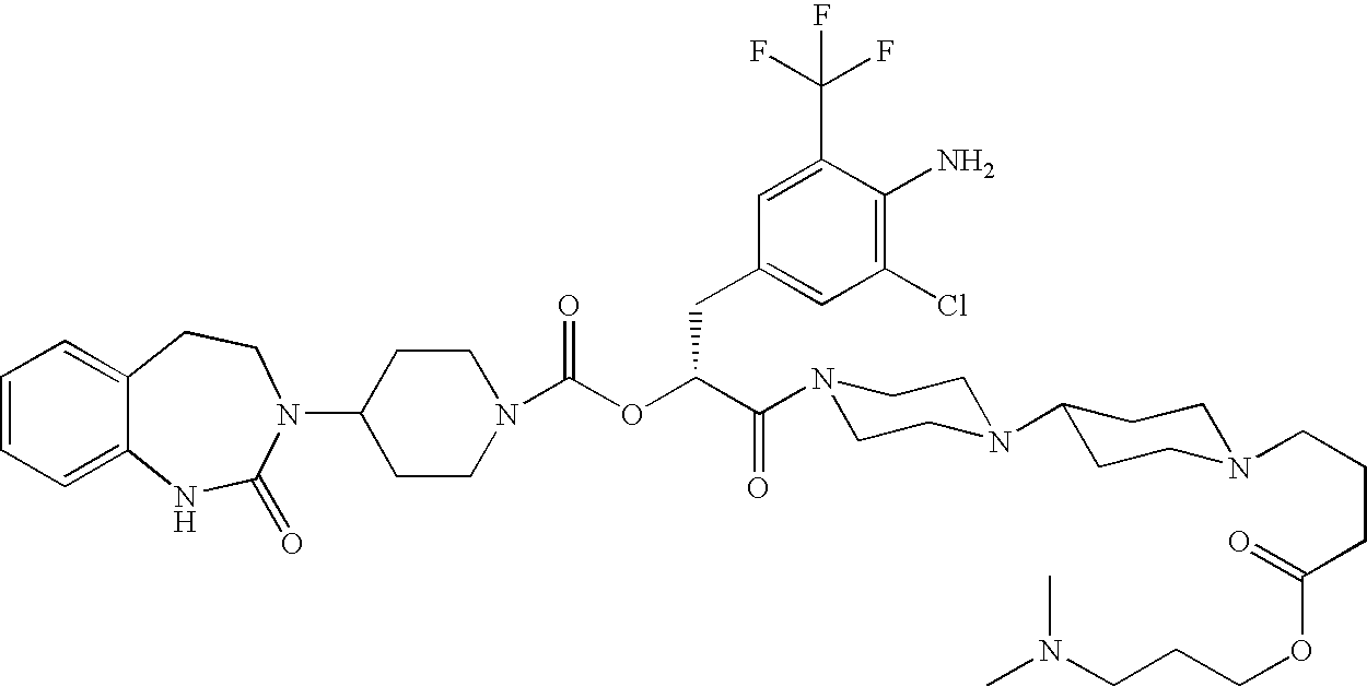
C12=CC=CC=C1NC(=O)N(C1CCN(C(OC(C(=O)N3CCN(C4CCN(CCCC(OCCCN(C)C)=O)CC4)CC3)CC3=CC(Cl)=C(N)C(C(F)(F)F)=C3)=O)CC1)CC2
